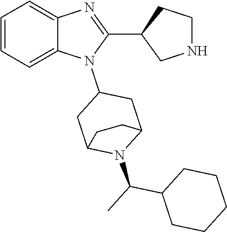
C1=CC=C2C(=C1)N=C(C1CCNC1)N2C1CC2N(C(C)C3CCCCC3)C(C1)CC2
